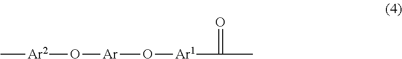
O([Ar1]C(=O)C)[Ar]O[Ar2]C
